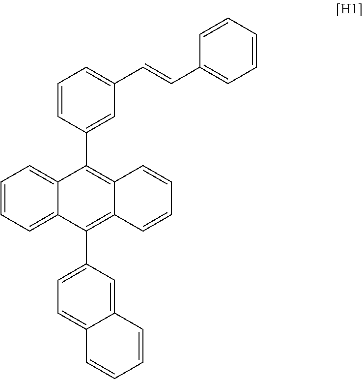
C1=C(C=CC2=CC=CC=C2)C=C(C2=C3C(=C(C4=CC=C5C(=C4)C=CC=C5)C4=CC=CC=C24)C=CC=C3)C=C1
